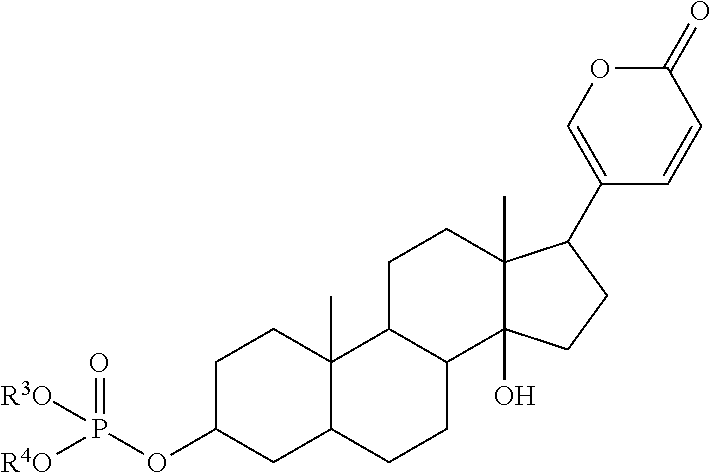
C1C(OP([R3O])(=O)[R4O])CC2C(C)(C1)C1C(CC2)C2(O)C(C)(CC1)C(C1=COC(=O)C=C1)CC2
